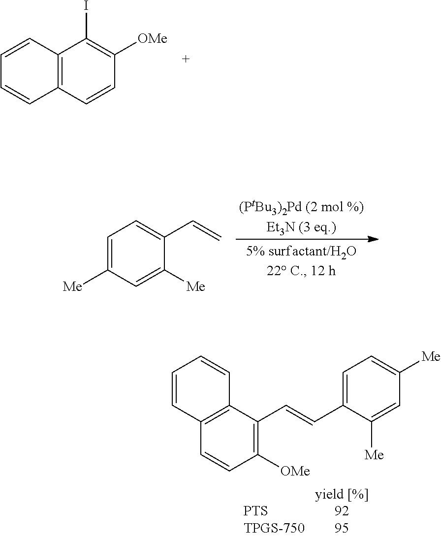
C12=C(C=CC([OMe])=C1I)C=CC=C2.C1=C(C=C)C([Me])=CC([Me])=C1.C12=C(C(C=CC3=CC=C([Me])C=C3[Me])=C([OMe])C=C1)C=CC=C2
